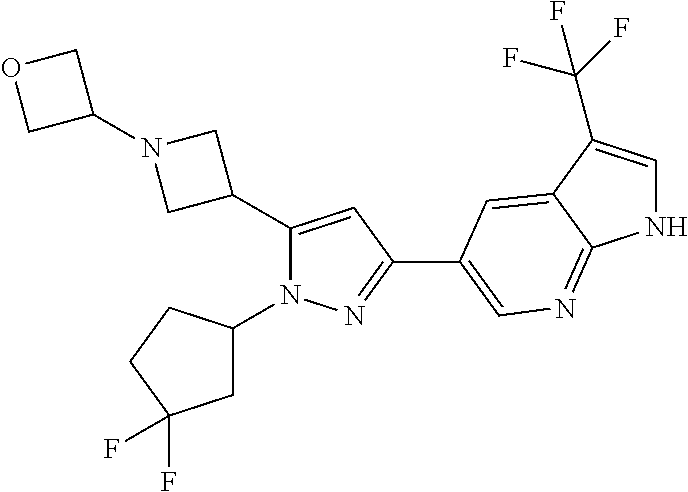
C1(C2=CC(C3=CN=C4NC=C(C(F)(F)F)C4=C3)=NN2C2CC(F)(F)CC2)CN(C2COC2)C1
